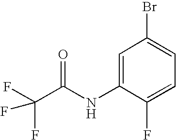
C1=C(NC(C(F)(F)F)=O)C(F)=CC=C1Br
